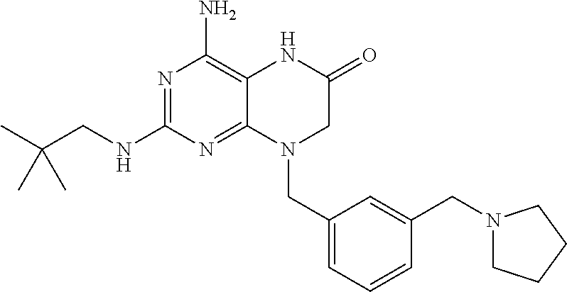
N1=C(NCC(C)(C)C)N=C2C(=C1N)NC(=O)CN2CC1=CC=CC(CN2CCCC2)=C1
